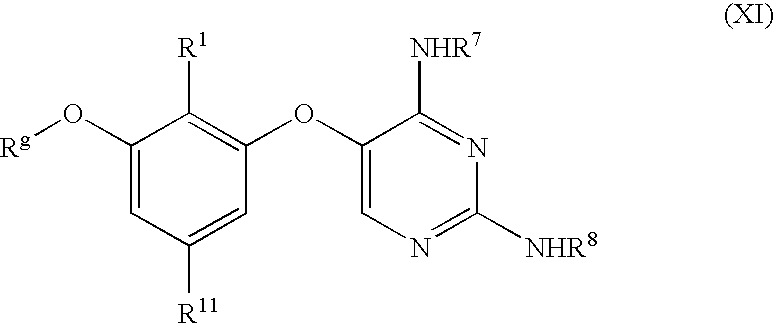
C1(O[Rg])=CC([R11])=CC(OC2=CN=C([NHR8])N=C2[NHR7])=C1[R1]
